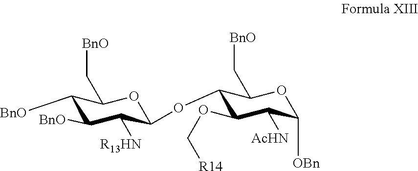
C1([BnO])C([BnO])C([R13HN])C(OC2C(OC[R14])C([AcHN])C([OBn])OC2C[BnO])OC1C[BnO]
